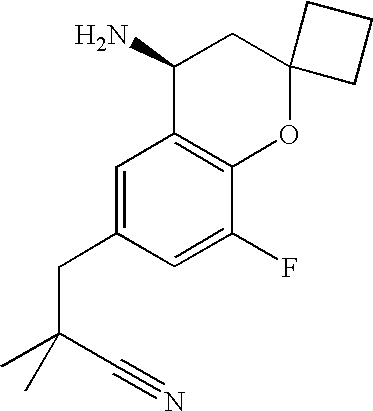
C1=C(CC(C)(C#N)C)C=C(F)C2=C1C(N)CC1(O2)CCC1
